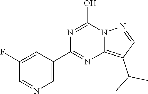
C1=C(C2=NC3=C(C(C)C)C=NN3C(O)=N2)C=C(F)C=N1
